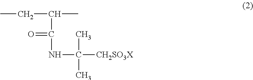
C(C(NC([CH2SO3X])(C)C)=O)(CC)C
